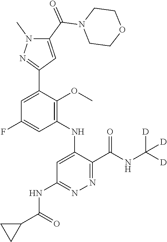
C1=C(F)C=C(C2=NN(C)C(C(N3CCOCC3)=O)=C2)C(OC)=C1NC1=CC(NC(C2CC2)=O)=NN=C1C(NC([D])([D])[D])=O
